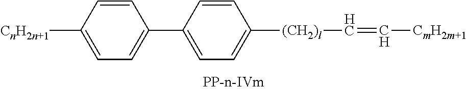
C1([CnH2n+1])=CC=C(C2=CC=C([(CH2)l]C=C[CmH2m+1])C=C2)C=C1
